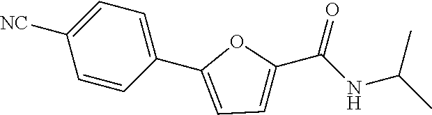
C1=C([NC])C=CC(C2=CC=C(C(NC(C)C)=O)O2)=C1
